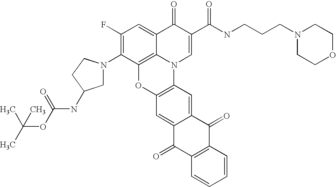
C1(F)=C(N2CC(NC(OC(C)(C)C)=O)CC2)C2=C3C(=C1)C(=O)C(C(NCCCN1CCOCC1)=O)=CN3C1=C(O2)C=C2C(=C1)C(=O)C1=C(C2=O)C=CC=C1
